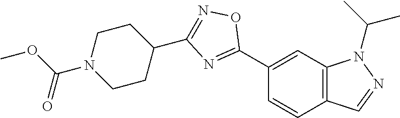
C1(C2=NC(C3CCN(C(OC)=O)CC3)=NO2)=CC2=C(C=C1)C=NN2C(C)C
